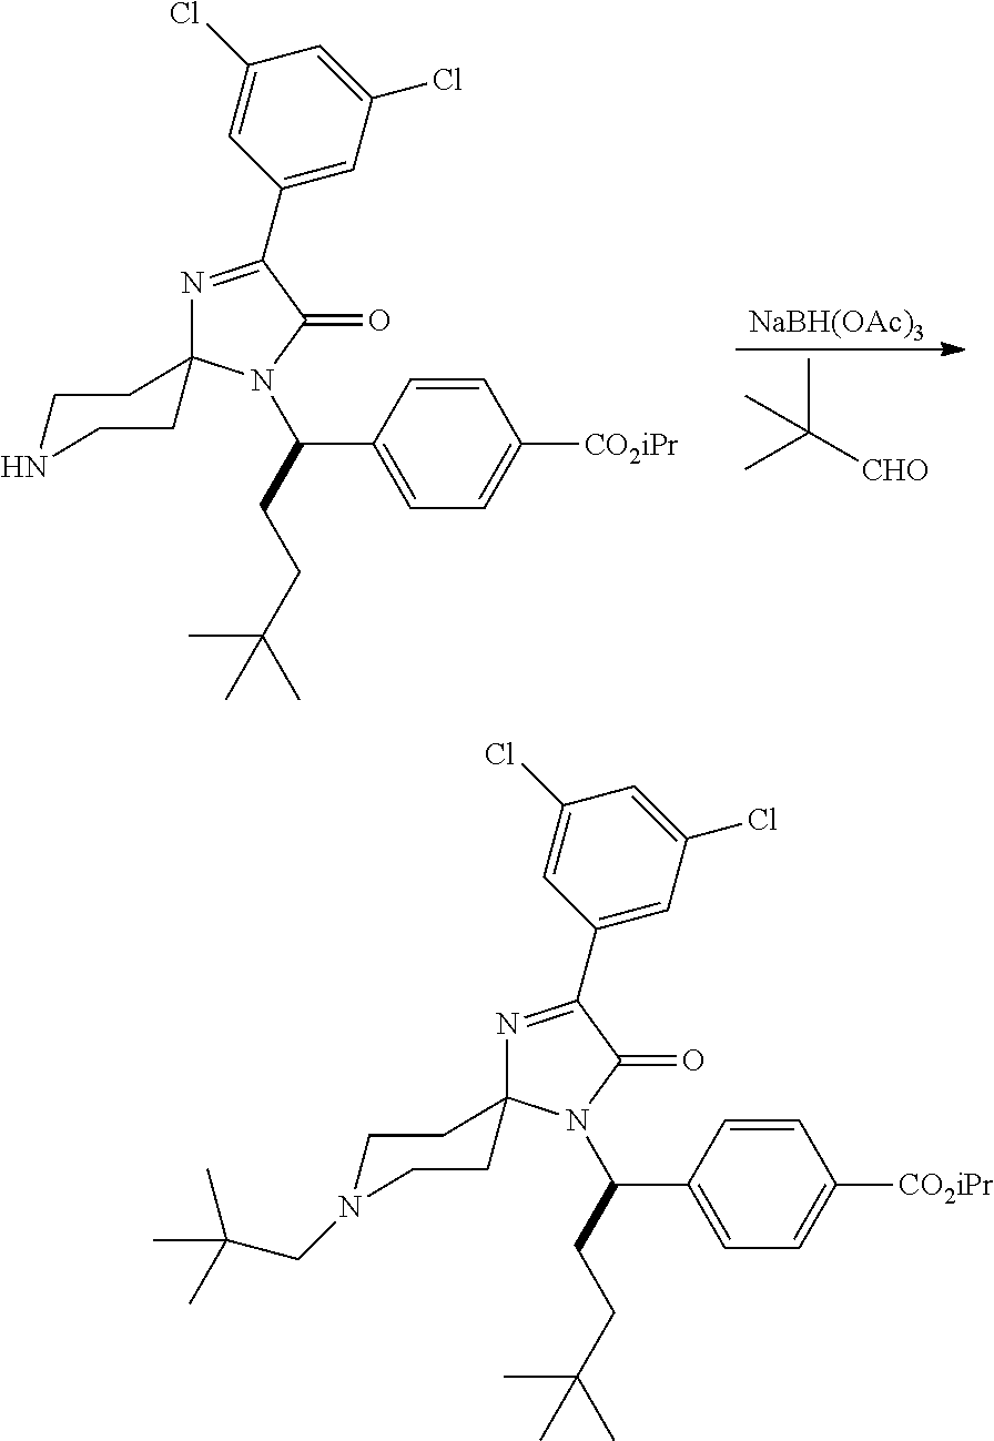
[NaBH(OAc)3].CC([CHO])(C)C.C1(C2=NC3(CCNCC3)N(C(C3=CC=C([CO2iPr])C=C3)CCC(C)(C)C)C2=O)=CC(Cl)=CC(Cl)=C1.C1(C2=NC3(CCN(CC(C)(C)C)CC3)N(C(C3=CC=C([CO2iPr])C=C3)CCC(C)(C)C)C2=O)=CC(Cl)=CC(Cl)=C1
